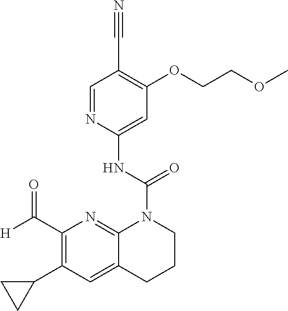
C1(C([H])=O)=C(C2CC2)C=C2C(=N1)N(C(NC1=CC(OCCOC)=C(C#N)C=N1)=O)CCC2
